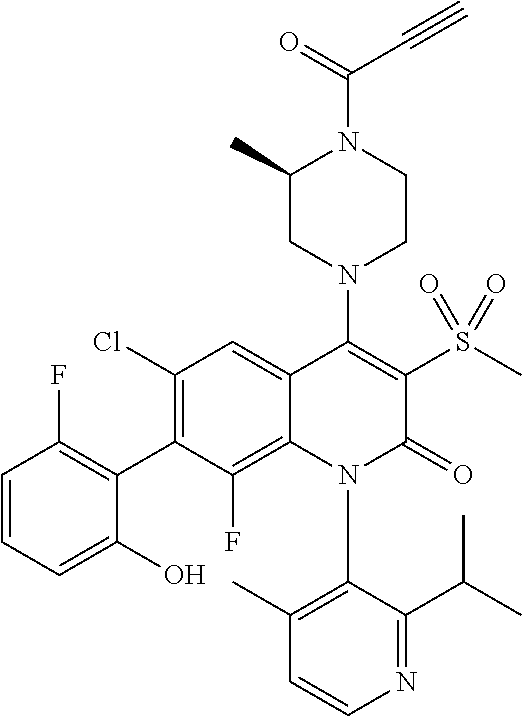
C1=CN=C(C(C)C)C(N2C(=O)C(S(=O)(C)=O)=C(N3CC(C)N(C(C#C)=O)CC3)C3=CC(Cl)=C(C4=C(F)C=CC=C4O)C(F)=C23)=C1C
